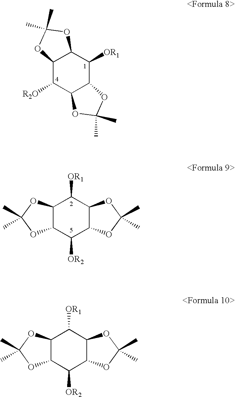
C12C(C([OR2])C3C(C1[OR1])OC(C)(C)O3)OC(C)(C)O2.C12C(C([OR2])C3C(C1[OR1])OC(C)(C)O3)OC(C)(C)O2.C12C([R2O])C3C(C([OR1])C1OC(C)(C)O2)OC(C)(C)O3
